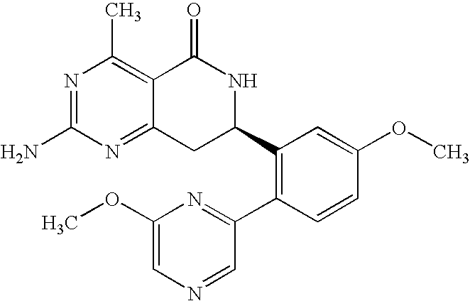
N1=C(N)N=C2C(=C1C)C(=O)NC(C1=C(C3=NC(OC)=CN=C3)C=CC(OC)=C1)C2
